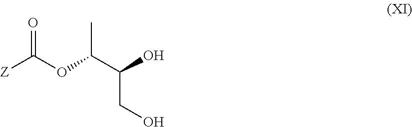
[Z]C(OC(C(O)CO)C)=O
